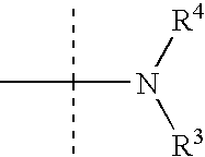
CC(N([R3])[R4])(C)C
